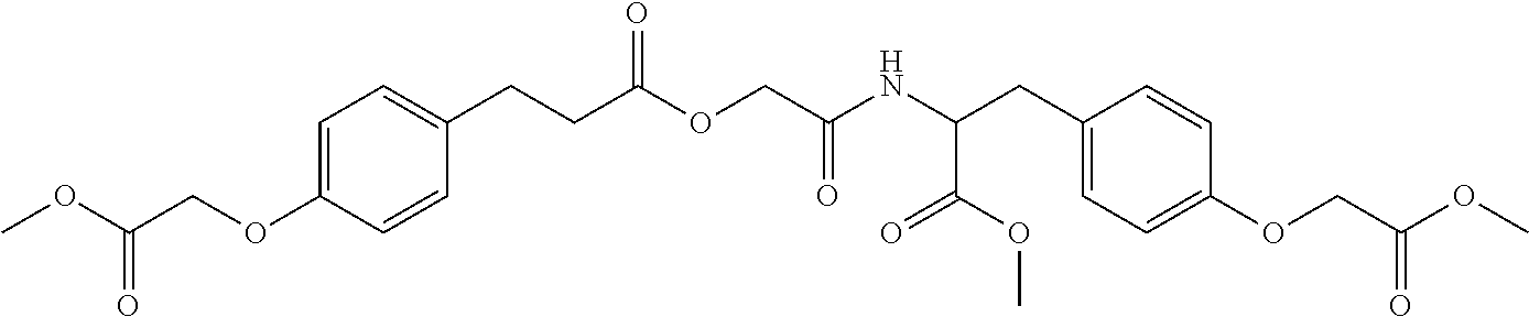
C1=C(OCC(OC)=O)C=CC(CCC(OCC(NC(C(OC)=O)CC2=CC=C(OCC(OC)=O)C=C2)=O)=O)=C1
